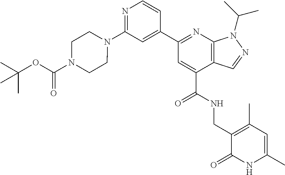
N1=C(N2CCN(C(OC(C)(C)C)=O)CC2)C=C(C2=NC3=C(C(C(NCC4=C(C)C=C(C)NC4=O)=O)=C2)C=NN3C(C)C)C=C1
